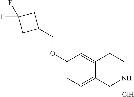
C1(OCC2CC(F)(F)C2)=CC=C2C(=C1)CCNC2.Cl
